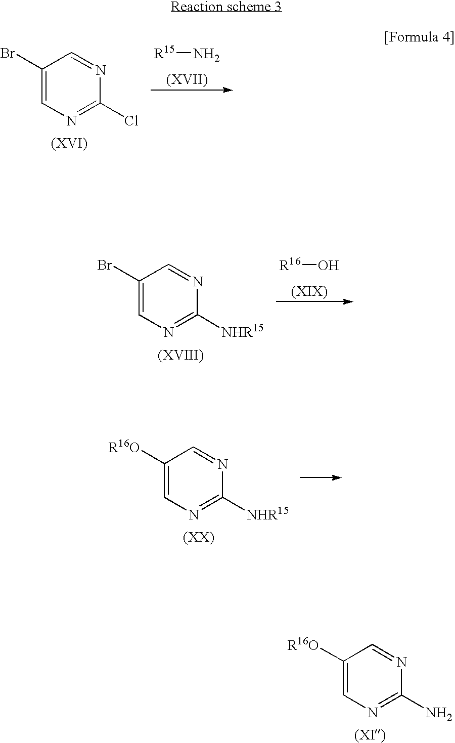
C1(Br)=CN=C(Cl)N=C1.[R15]N.C1(Br)=CN=C([NHR15])N=C1.[R16]O.C1([R16O])=CN=C([NHR15])N=C1.C1([R16O])=CN=C(N)N=C1
